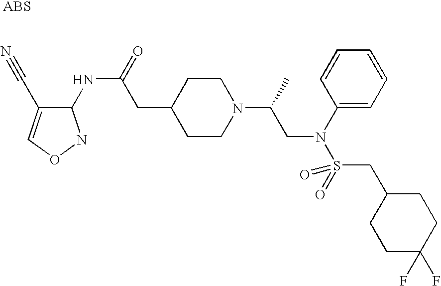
C1(NC(=O)CC2CCN(C(C)CN(S(=O)(CC3CCC(F)(F)CC3)=O)C3=CC=CC=C3)CC2)C(C#N)=CON1
